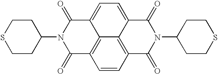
C1CSCCC1N1C(=O)C2=C3C(=CC=C4C3=C(C=C2)C(=O)N(C2CCSCC2)C4=O)C1=O
